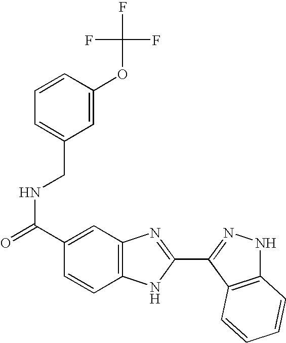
N(C(C1=CC2=C(C=C1)NC(C1=NNC3=C1C=CC=C3)=N2)=O)CC1=CC=CC(OC(F)(F)F)=C1
